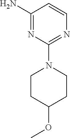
C1(N)=NC(N2CCC(OC)CC2)=NC=C1
